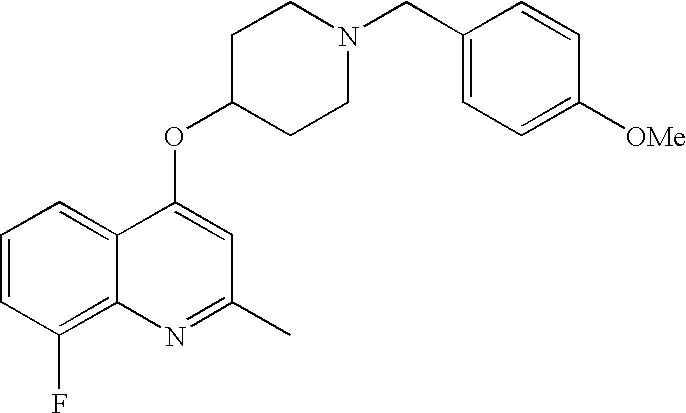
C1=CC(F)=C2C(=C1)C(OC1CCN(CC3=CC=C([OMe])C=C3)CC1)=CC(C)=N2
